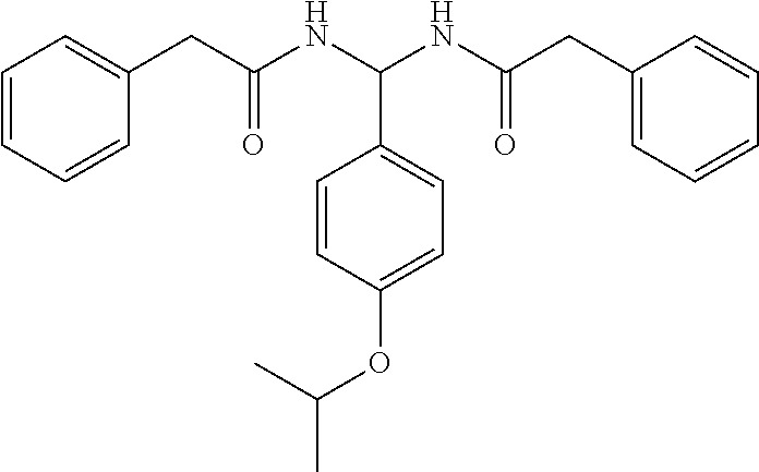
C1=CC=CC(CC(NC(NC(CC2=CC=CC=C2)=O)C2=CC=C(OC(C)C)C=C2)=O)=C1
